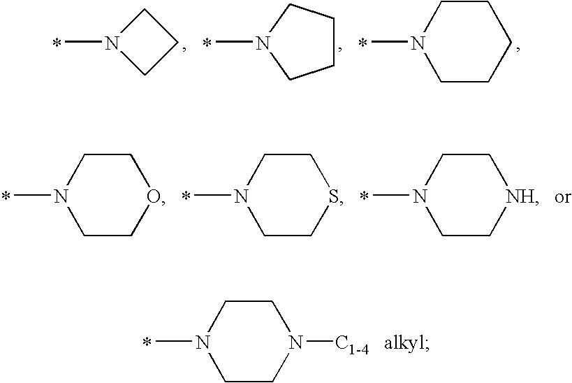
CN1CCC1.CN1CCCC1.CN1CCCCC1.CN1CCOCC1.CN1CCSCC1.CN1CC[NH]CC1.CN1CCN([C1-4])CC1
